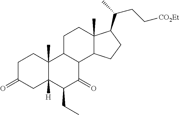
C1C(=O)CC2([H])C(C)(C1)C1C(C(=O)C2CC)C2C(C)(CC1)C(C(C)CC[CO2Et])CC2
